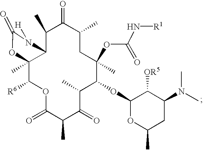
C1(C)C2C(C)(C([R6])OC(=O)C(C)C(=O)C(C)C(OC3OC(C)CC(N(C)C)C3[OR5])C(C)(OC(N[R1])=O)CC(C)C1=O)OC(=O)N2[H]
